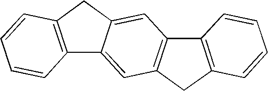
C12=C(CC3=CC4=C(C=C13)CC1=C4C=CC=C1)C=CC=C2
